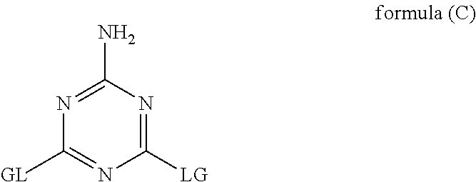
C1(N)=NC([GL])=NC([LG])=N1
